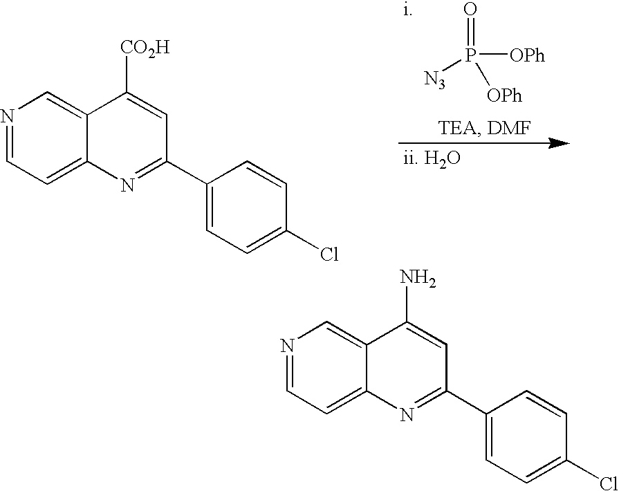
O=P([N3])([OPh])[OPh].[i].[ii. H2O].N1=CC=C2C(=C1)C([CO2H])=CC(C1=CC=C(Cl)C=C1)=N2.N1=CC=C2C(=C1)C(N)=CC(C1=CC=C(Cl)C=C1)=N2
